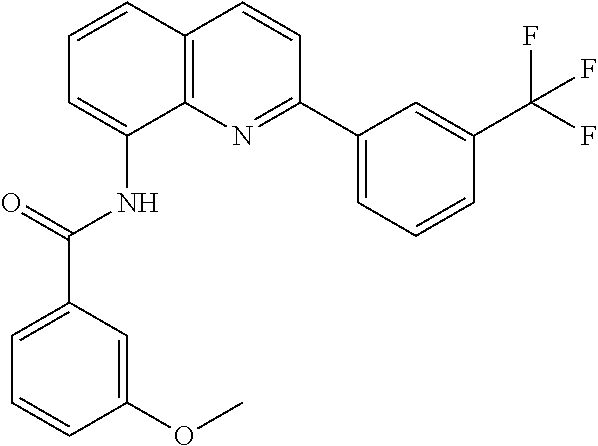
C1=CC2=C(C(NC(=O)C3=CC=CC(OC)=C3)=C1)N=C(C1=CC=CC(C(F)(F)F)=C1)C=C2
